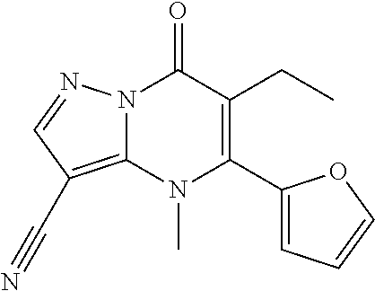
N12C(=C(C#N)C=N1)N(C)C(C1=CC=CO1)=C(CC)C2=O
